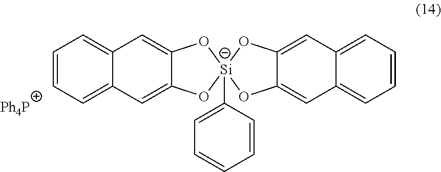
C1=CC=C2C(=C1)C=C1C(=C2)O[Si]2(C3=CC=CC=C3)(O1)OC1=CC3=CC=CC=C3C=C1O2.[Ph4P]
